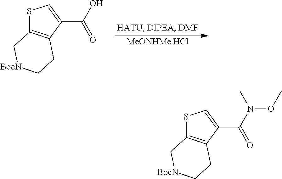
[MeONHMe HCl].C1(C(O)=O)=CSC2=C1CC[BocN]C2.C1(C(N(OC)C)=O)=CSC2=C1CC[BocN]C2
